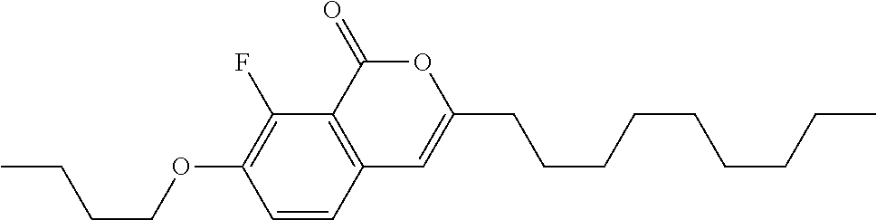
C1=CC2=C(C(F)=C1OCCCC)C(=O)OC(CCCCCCCCC)=C2
